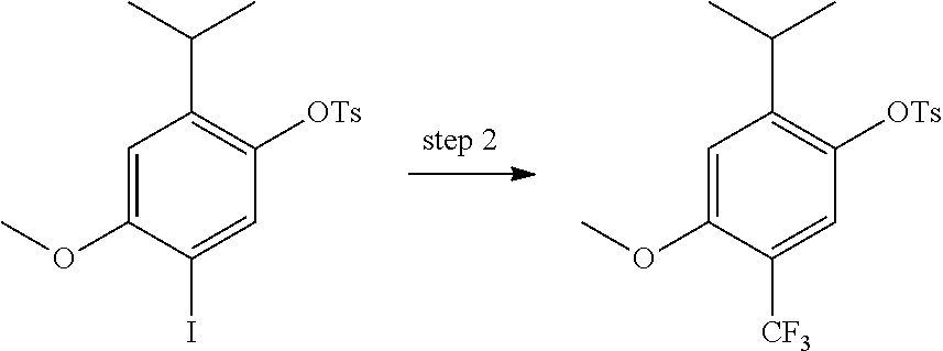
C1=C(OC)C([CF3])=CC([OTs])=C1C(C)C.C1=C(OC)C(I)=CC([OTs])=C1C(C)C
